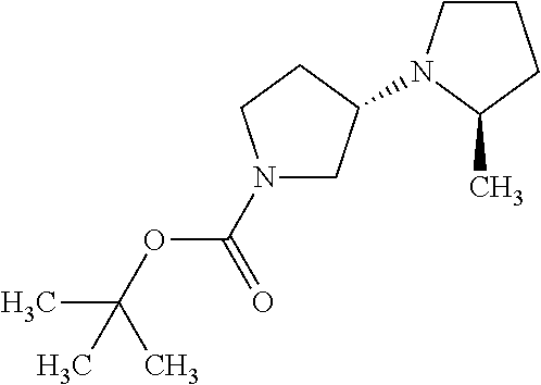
N1(C(=O)OC(C)(C)C)CC(N2CCCC2C)CC1
